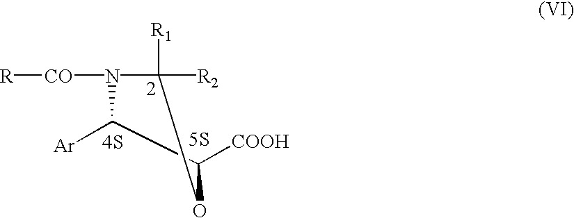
[4S].[5S].N1([CO][R])C([R1])([R2])OC([COOH])C1[Ar]
